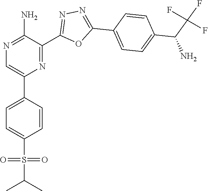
N1=C(N)C(C2=NN=C(C3=CC=C(C(C(F)(F)F)N)C=C3)O2)=NC(C2=CC=C(S(C(C)C)(=O)=O)C=C2)=C1
